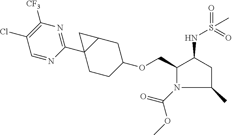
C1(COC2CCC3(C4=NC([CF3])=C(Cl)C=N4)C(C2)C3)N(C(=O)OC)C(C)CC1NS(=O)(=O)C
